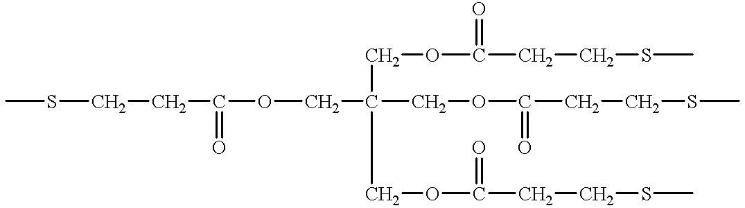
CSCCC(OCC(COC(CCSC)=O)(COC(CCSC)=O)CCOC(CCSC)=O)=O
